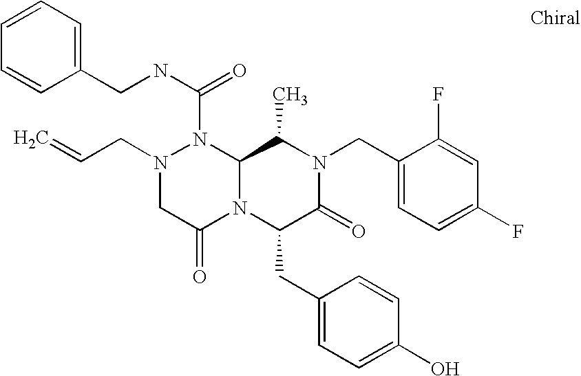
N(C(=O)N1N(CC=C)CC(=O)N2C1C(C)N(CC1=CC=C(F)C=C1F)C(=O)C2CC1=CC=C(O)C=C1)CC1=CC=CC=C1
